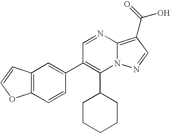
C1(C2CCCCC2)=C(C2=CC3=C(C=C2)OC=C3)C=NC2=C(C(O)=O)C=NN12
